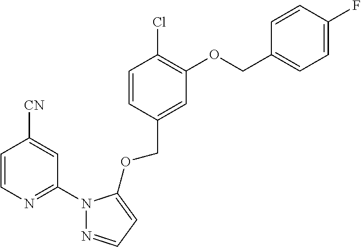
C1=CC(COC2=CC=NN2C2=NC=CC([CN])=C2)=CC(OCC2=CC=C(F)C=C2)=C1Cl
